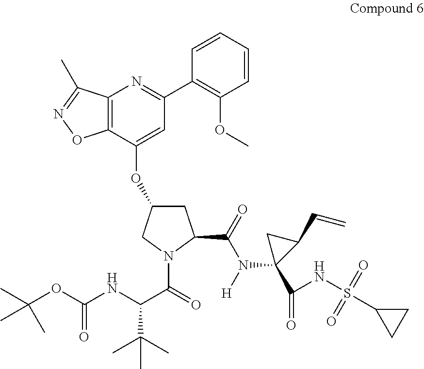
C12=C(C(OC3CC(C(=O)N([H])C4(C(=O)NS(C5CC5)(=O)=O)C(C=C)C4)N(C(=O)C(NC(=O)OC(C)(C)C)C(C)(C)C)C3)=CC(C3=C(OC)C=CC=C3)=N1)ON=C2C
